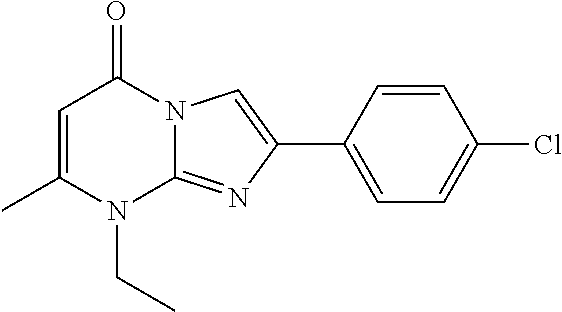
N12C(=NC(C3=CC=C(Cl)C=C3)=C1)N(CC)C(C)=CC2=O
